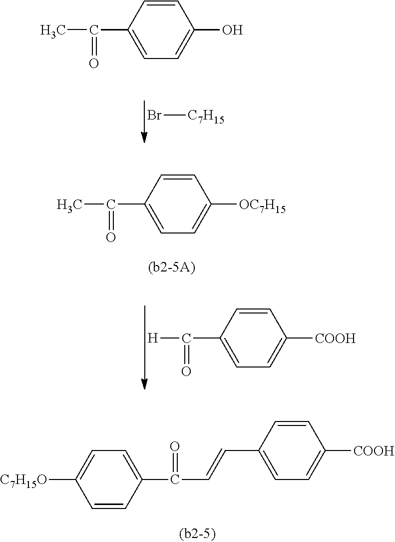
C1=CC(O)=CC=C1C(C)=O.Br[C7H15].C1=C([C7H15O])C=CC(C(=O)C=CC2=CC=C([COOH])C=C2)=C1.C1=CC([COOH])=CC=C1C([H])=O.C1=CC([OC7H15])=CC=C1C(C)=O
